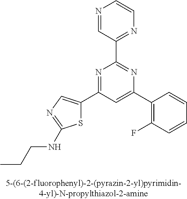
C1(C2=CC(C3=CN=C(NCCC)S3)=NC(C3=NC=CN=C3)=N2)=C(F)C=CC=C1
